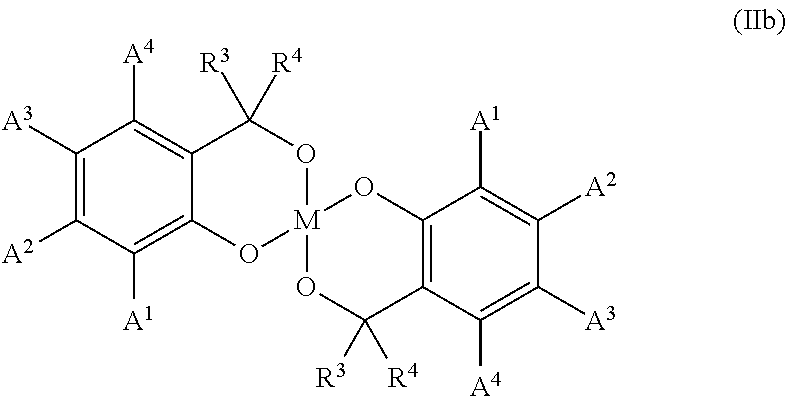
C1([A3])=C([A2])C([A1])=C2C(=C1[A4])C([R4])([R3])O[M]1(O2)OC([R4])([R3])C2=C(O1)C([A1])=C([A2])C([A3])=C2[A4]
